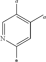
C1=NC(*)=CC([a])=C1[a]
